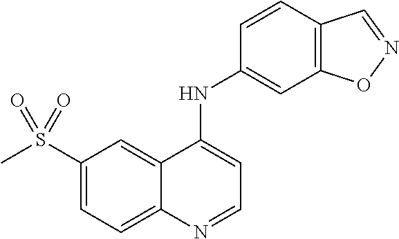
S(C1=CC=C2C(=C1)C(NC1=CC3=C(C=C1)C=NO3)=CC=N2)(C)(=O)=O
